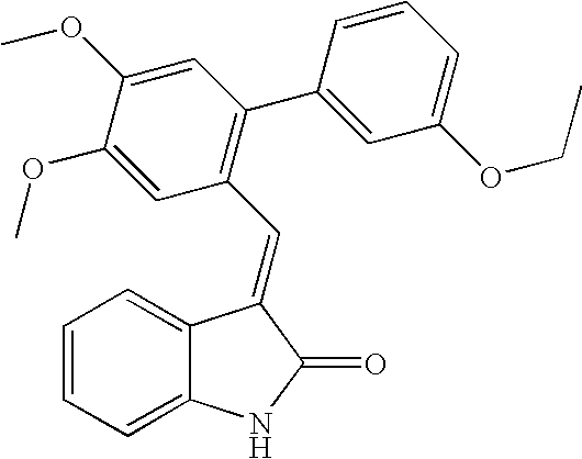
C1=CC=C2C(=C1)C(=CC1=C(C3=CC(OCC)=CC=C3)C=C(OC)C(OC)=C1)C(=O)N2
